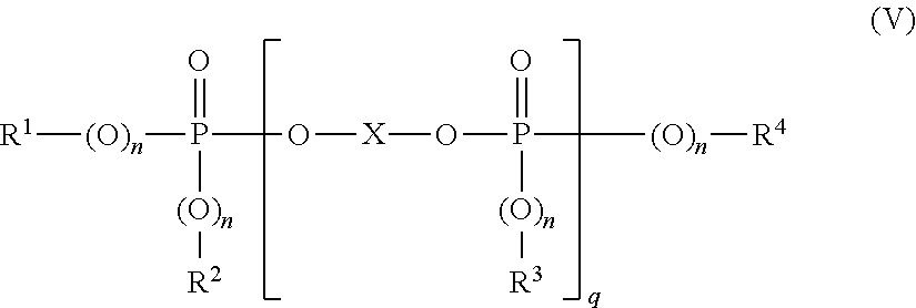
[R1][(O)n]P(=O)([(O)n][R2])O[X]OP(=O)([(O)n][R3])[(O)n][R4]
